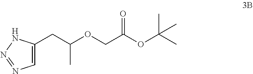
C(OC(CC1=CN=NN1)C)C(OC(C)(C)C)=O
